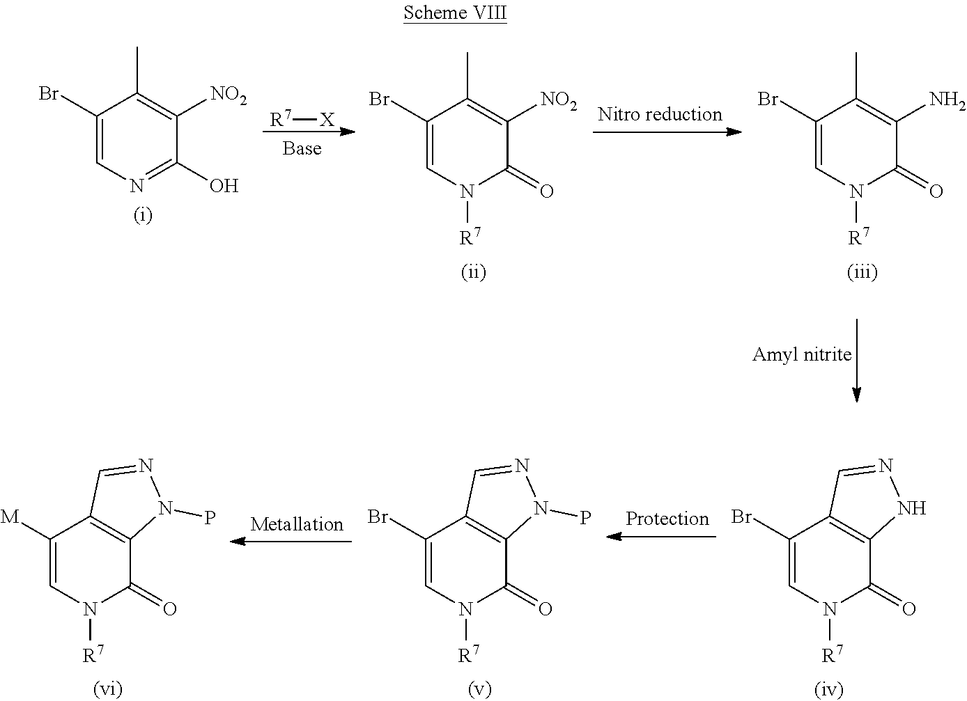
C1(Br)=CN([R7])C(=O)C(N)=C1C.C1(Br)=CN([R7])C(=O)C([NO2])=C1C.[R7][X].C1(Br)=CN=C(O)C([NO2])=C1C.C1(Br)=CN([R7])C(=O)C2=C1C=NN2P.C1([M])=CN([R7])C(=O)C2=C1C=NN2P.C1(Br)=CN([R7])C(=O)C2=C1C=NN2
